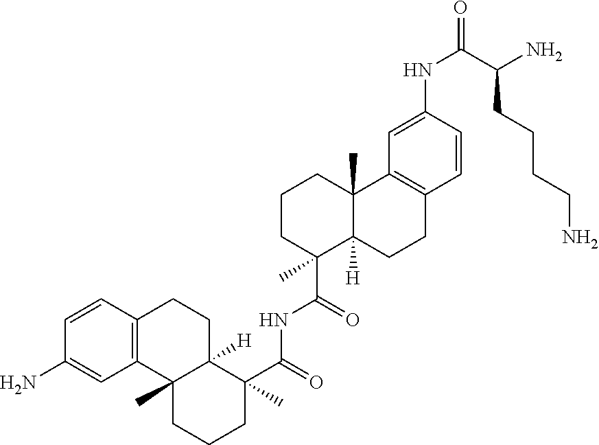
C1=CC2=C(C=C1N)C1(C)C([H])(CC2)C(C(=O)NC(C2(C)C3([H])C(C)(CCC2)C2=C(CC3)C=CC(NC(C(CCCCN)N)=O)=C2)=O)(C)CCC1
